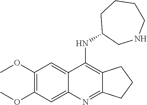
C1(OC)=C(OC)C=C2C(=C1)C(NC1CNCCCC1)=C1C(=N2)CCC1
